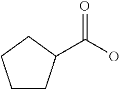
C1CC(C(O)=O)CC1
